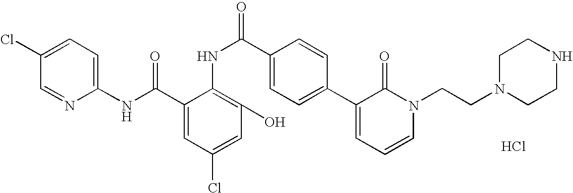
C1(NC(=O)C2=CC(Cl)=CC(O)=C2NC(=O)C2=CC=C(C3=CC=CN(CCN4CCNCC4)C3=O)C=C2)=CC=C(Cl)C=N1.Cl
